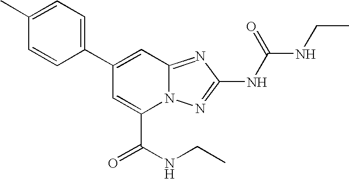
C1(C2=CC3=NC(NC(=O)NCC)=NN3C(C(NCC)=O)=C2)=CC=C(C)C=C1
